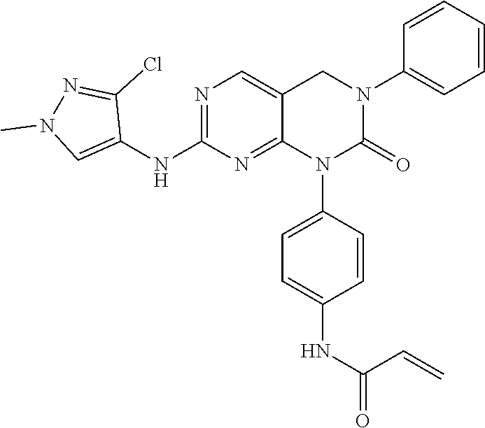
C1=CC(NC(=O)C=C)=CC=C1N1C(=O)N(C2=CC=CC=C2)CC2=CN=C(NC3=CN(C)N=C3Cl)N=C12
